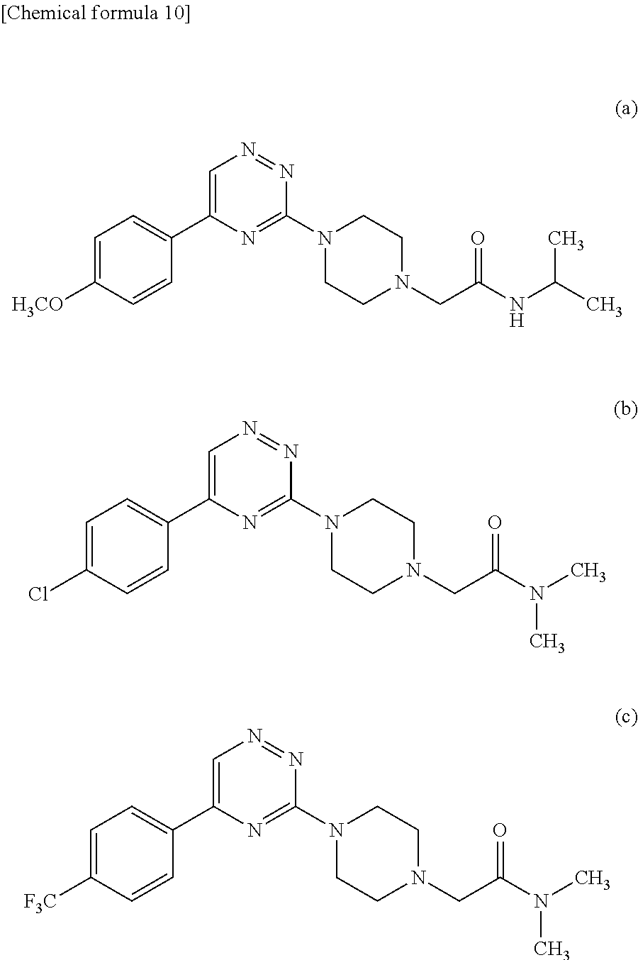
C1=C([H3CO])C=CC(C2=CN=NC(N3CCN(CC(NC(C)C)=O)CC3)=N2)=C1.C1=C(Cl)C=CC(C2=CN=NC(N3CCN(CC(N(C)C)=O)CC3)=N2)=C1.C1=C([F3C])C=CC(C2=CN=NC(N3CCN(CC(N(C)C)=O)CC3)=N2)=C1
